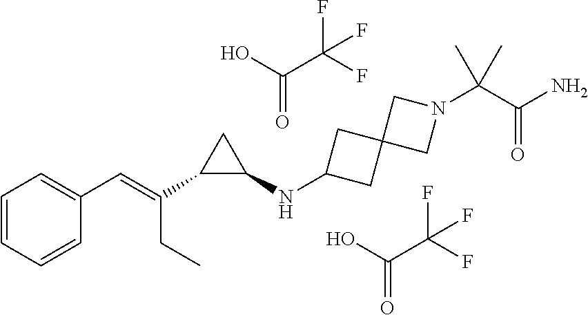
C1=CC=CC(C=C(C2C(NC3CC4(C3)CN(C(C(N)=O)(C)C)C4)C2)CC)=C1.C(=O)(O)C(F)(F)F.C(=O)(O)C(F)(F)F
